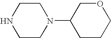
C1CN(C2CCCOC2)CCN1
